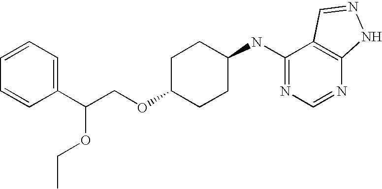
C1=CC=C(C(COC2CCC(NC3=NC=NC4=C3C=NN4)CC2)OCC)C=C1
